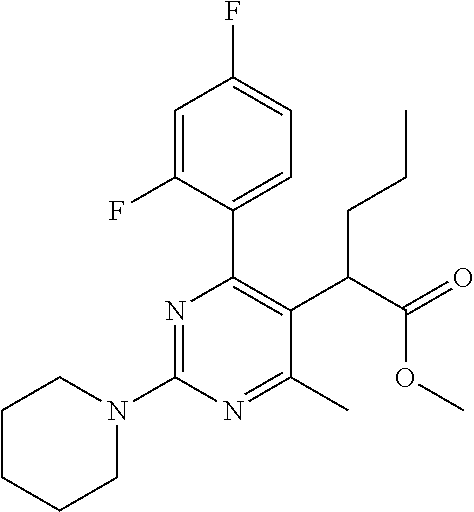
C1CCCN(C2=NC(C3=CC=C(F)C=C3F)=C(C(C(=O)OC)CCC)C(C)=N2)C1
